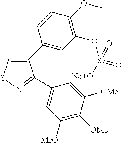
C1(C2=CC(OS(=O)([Na+O-])=O)=C(OC)C=C2)=CSN=C1C1=CC([MeO])=C([OMe])C([OMe])=C1
